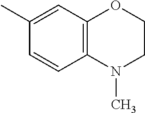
C12=C(C=C(C)C=C1)OCCN2C
